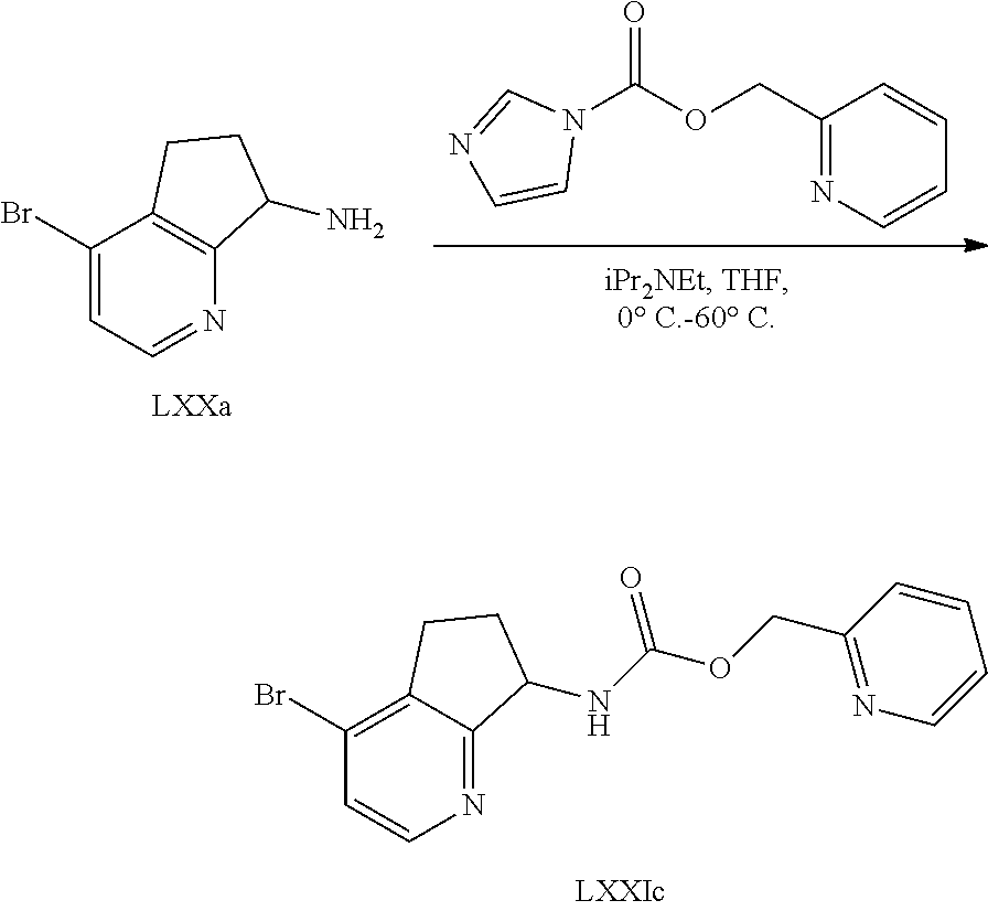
BrC1=C2C(=NC=C1)C(NC(OCC1=NC=CC=C1)=O)CC2.C1(COC(N2C=NC=C2)=O)=NC=CC=C1.BrC1=CC=NC2=C1CCC2N
